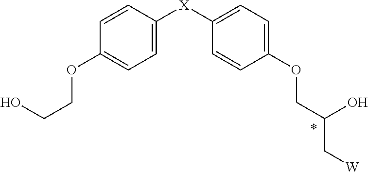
C1=CC([X]C2=CC=C(OCC(O)C[W])C=C2)=CC=C1OCCO
